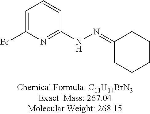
C1=C(Br)N=C(NN=C2CCCCC2)C=C1
